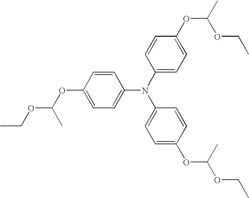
C1=C(OC(OCC)C)C=CC(N(C2=CC=C(OC(OCC)C)C=C2)C2=CC=C(OC(OCC)C)C=C2)=C1
